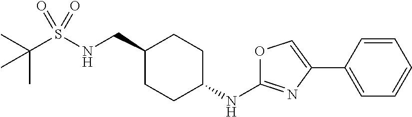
C(S(NCC1CCC(NC2=NC(C3=CC=CC=C3)=CO2)CC1)(=O)=O)(C)(C)C
